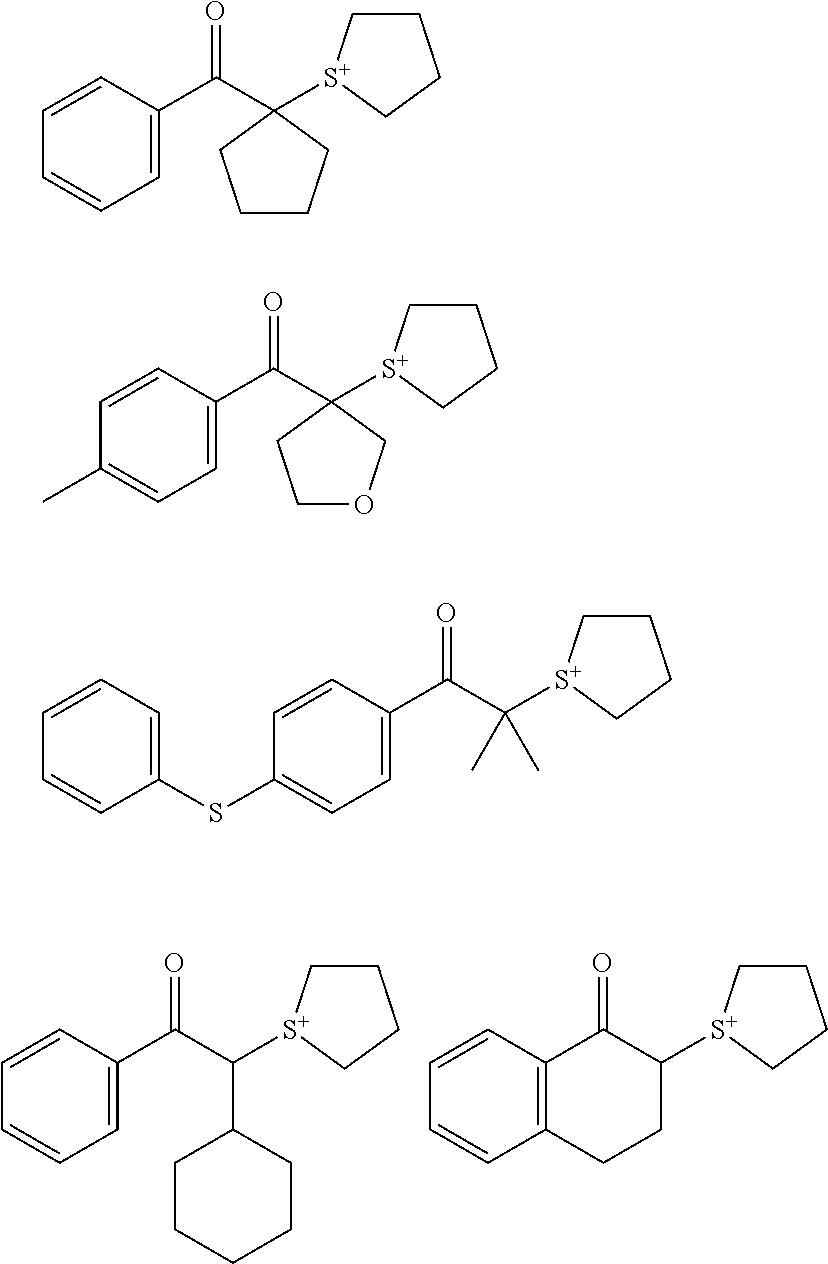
C1=CC(C(C([S+]2CCCC2)C2CCCCC2)=O)=CC=C1.C1=CC2=C(C=C1)CCC([S+]1CCCC1)C2=O.C1=CC(C(C2([S+]3CCCC3)CCCC2)=O)=CC=C1.C1=CC(C(C2([S+]3CCCC3)CCOC2)=O)=CC=C1C.C1=CC(C(C([S+]2CCCC2)(C)C)=O)=CC=C1SC1=CC=CC=C1
